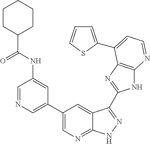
C1=NC=C(C2=CN=C3C(=C2)C(C2=NC4=C(N2)N=CC=C4C2=CC=CS2)=NN3)C=C1NC(C1CCCCC1)=O
